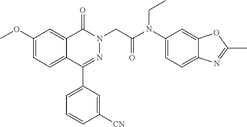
C1(C2=CC=CC([CN])=C2)=NN(CC(N(C2=CC=C3C(=C2)OC(C)=N3)CC)=O)C(=O)C2=CC(OC)=CC=C12
